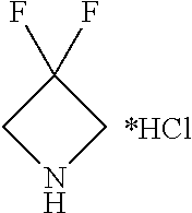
C1NCC1(F)F.[*HCl]
